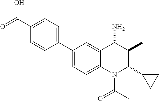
C1(C2=CC=C(C(=O)O)C=C2)=CC=C2C(=C1)C(N)C(C)C(C1CC1)N2C(=O)C
